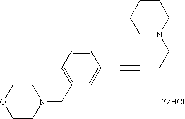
C1CN(CC2=CC=CC(C#CCCN3CCCCC3)=C2)CCO1
